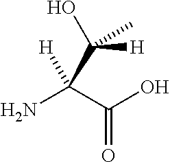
NC(C(O)=O)([H])C([H])(O)C
